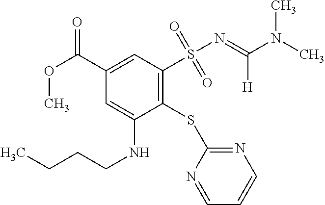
C1(SC2=NC=CC=N2)=C(S(N=C(N(C)C)[H])(=O)=O)C=C(C(OC)=O)C=C1NCCCC
